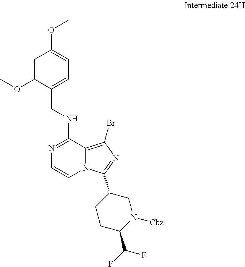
N1=C(NCC2=CC=C(OC)C=C2OC)C2=C(Br)N=C(C3CCC(C(F)F)N([Cbz])C3)N2C=C1
